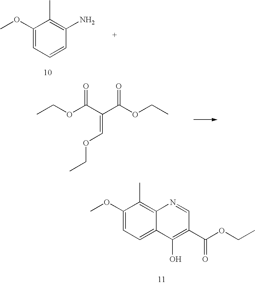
C1(OC)=CC=C2C(=C1C)N=CC(C(OCC)=O)=C2O.C1(OC)=CC=CC(N)=C1C.CCOC(C(C(OCC)=O)=COCC)=O
